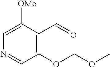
C1(OCOC)=C(C=O)C([OMe])=CN=C1
